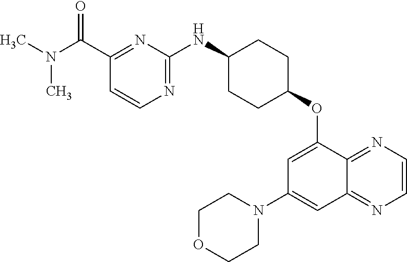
C1=CN=C(NC2CCC(OC3=CC(N4CCOCC4)=CC4=NC=CN=C34)CC2)N=C1C(N(C)C)=O
